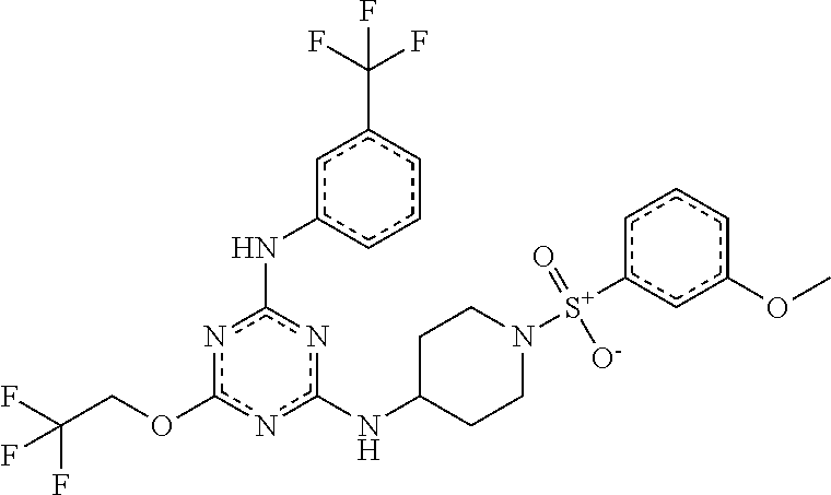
n1c(OCC(F)(F)F)nc(NC2CCN([S+](c3cc(OC)ccc3)(=O)[O-])CC2)nc1Nc1cccc(C(F)(F)F)c1
